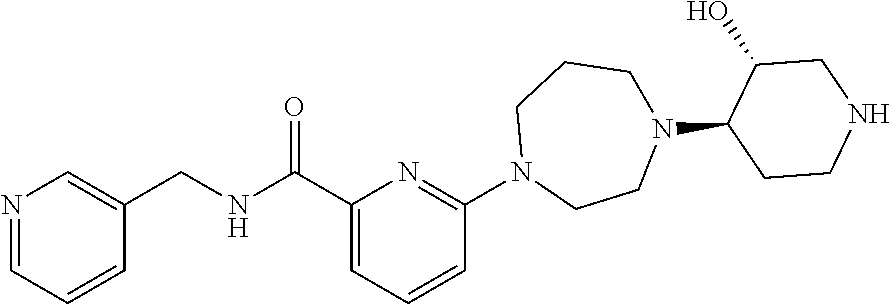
C(C1=CN=CC=C1)NC(C1=CC=CC(N2CCN(C3CCNCC3O)CCC2)=N1)=O
